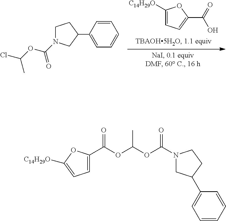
C1([C14H29O])=CC=C(C(=O)O)O1.C1=CC(C2CN(C(=O)OC(C)Cl)CC2)=CC=C1.O(C(OC(N1CC(C2=CC=CC=C2)CC1)=O)C)C(C1=CC=C([C14H29O])O1)=O
